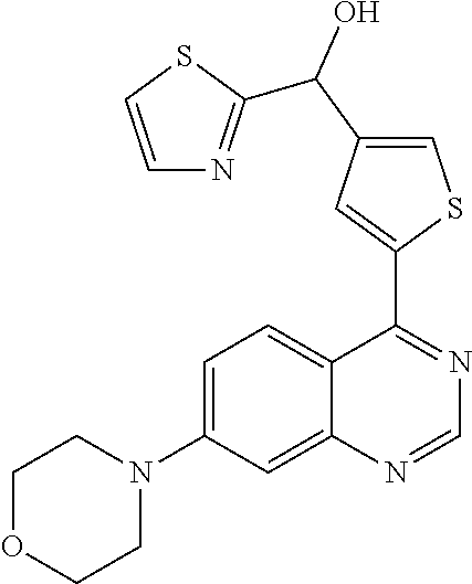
C12=CC(N3CCOCC3)=CC=C1C(C1=CC(C(O)C3=NC=CS3)=CS1)=NC=N2
